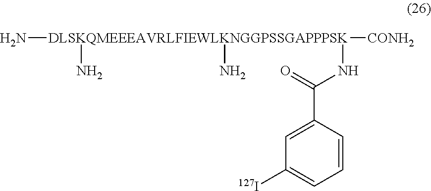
[DLSKQMEEEAVRLFIEWLKNGGPSSGAPPPSK](N)([CONH2])(N)(N)NC(=O)C1=CC([127I])=CC=C1
